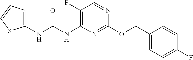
C1(F)=C(NC(NC2=CC=CS2)=O)N=C(OCC2=CC=C(F)C=C2)N=C1
